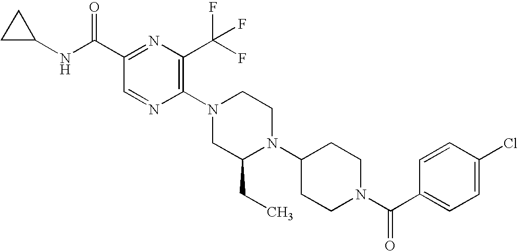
C1(C(NC2CC2)=O)=NC(C(F)(F)F)=C(N2CC(CC)N(C3CCN(C(C4=CC=C(Cl)C=C4)=O)CC3)CC2)N=C1
